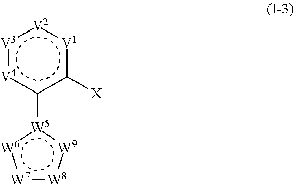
[W5]1(-c2[V4]:[V3]:[V2]:[V1]c2[X]):[W9]:[W8]:[W7]:[W6]:1
